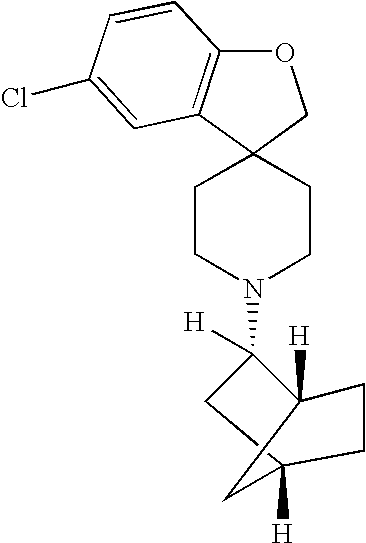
O1C2=C(C3(C1)CCN(C1([H])CC4([H])CC1([H])CC4)CC3)C=C(Cl)C=C2
